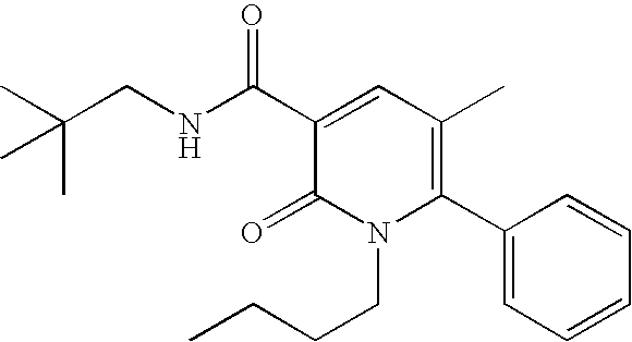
C(CNC(C1=CC(C)=C(C2=CC=CC=C2)N(CCCC)C1=O)=O)(C)(C)C
